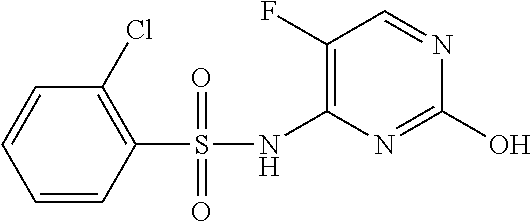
OC1=NC(NS(C2=C(Cl)C=CC=C2)(=O)=O)=C(F)C=N1
